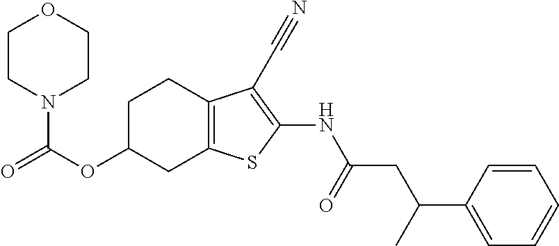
C(OC1CC2=C(CC1)C(C#N)=C(NC(CC(C1=CC=CC=C1)C)=O)S2)(N1CCOCC1)=O
